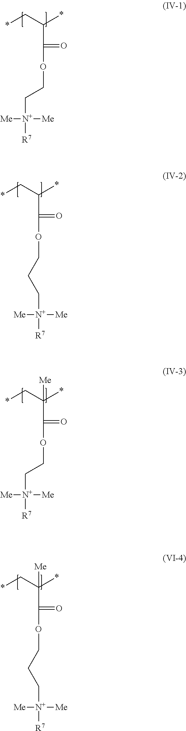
*CC(*)C(=O)OCC[N+]([Me])([Me])[R7].*CC(*)C(=O)OCCC[N+]([Me])([Me])[R7].*CC(*)(C(=O)OCC[N+]([Me])([Me])[R7])[Me].*CC(*)(C(=O)OCCC[N+]([Me])([Me])[R7])[Me]
